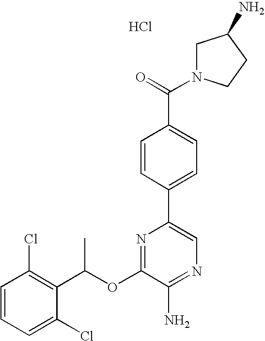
C1=CC(Cl)=C(C(OC2=NC(C3=CC=C(C(=O)N4CC(N)CC4)C=C3)=CN=C2N)C)C(Cl)=C1.Cl
